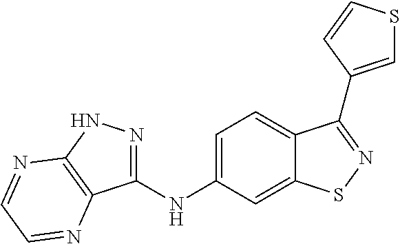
C1(NC2=CC=C3C(=C2)SN=C3C2=CSC=C2)=NNC2=C1N=CC=N2
